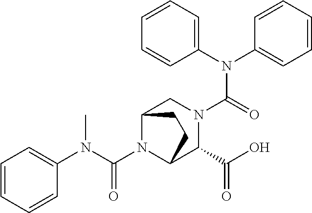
C(N1C2C(C(O)=O)N(C(N(C3=CC=CC=C3)C3=CC=CC=C3)=O)CC1CC2)(N(C1=CC=CC=C1)C)=O
